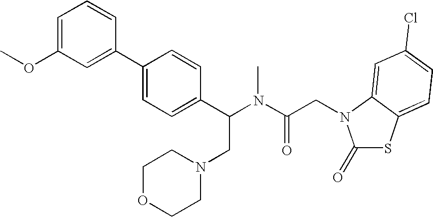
C1(=O)SC2=CC=C(Cl)C=C2N1CC(N(C(C1=CC=C(C2=CC(OC)=CC=C2)C=C1)CN1CCOCC1)C)=O
